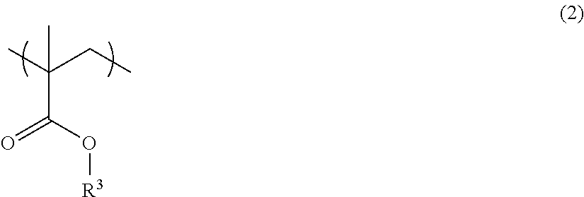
CC(CC)(C)C(O[R3])=O
